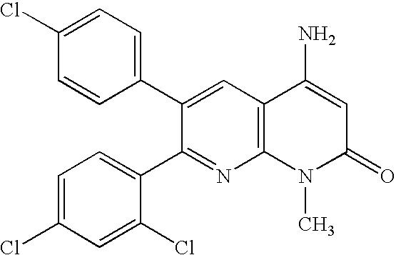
C1=CC(C2=CC3=C(N=C2C2=CC=C(Cl)C=C2Cl)N(C)C(=O)C=C3N)=CC=C1Cl
